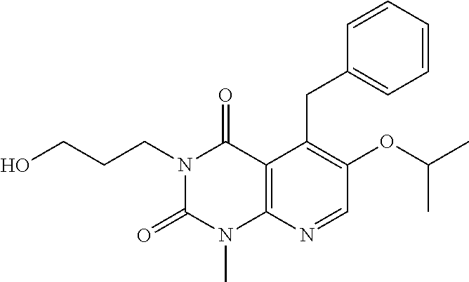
C1=CC=CC=C1CC1=C(OC(C)C)C=NC2=C1C(=O)N(CCCO)C(=O)N2C
